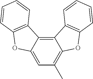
C12=C3C(=CC(C)=C1OC1=C2C=CC=C1)OC1=C3C=CC=C1
